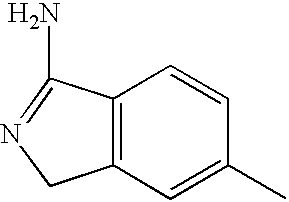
C1=C(C)C=CC2=C1CN=C2N
